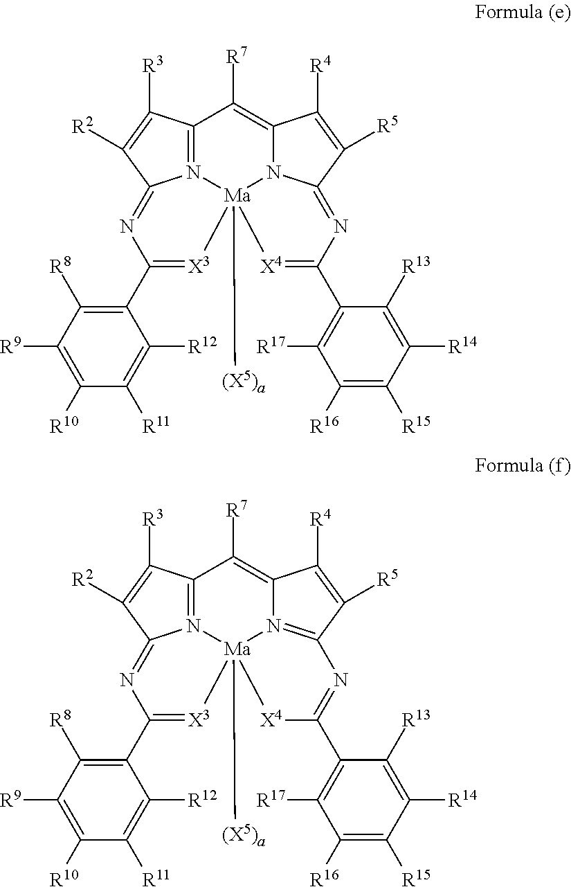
C12=N3[Ma]4([(X5)a])(N5C(=C1[R7])C([R4])=C([R5])C5=NC(C1=C([R17])C([R16])=C([R15])C([R14])=C1[R13])=[X4]4)[X3]=C(C1=C([R8])C([R9])=C([R10])C([R11])=C1[R12])N=C3C([R2])=C2[R3].C12=N3[Ma]4([(X5)a])(N5=C(C([R5])=C([R4])C5=C1[R7])N=C(C1=C([R17])C([R16])=C([R15])C([R14])=C1[R13])[X4]4)[X3]=C(C1=C([R8])C([R9])=C([R10])C([R11])=C1[R12])N=C3C([R2])=C2[R3]
